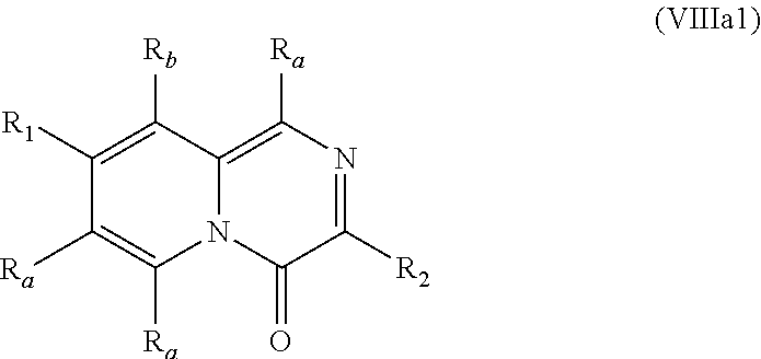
C1([R2])=NC([Ra])=C2N(C1=O)C([Ra])=C([Ra])C([R1])=C2[Rb]
